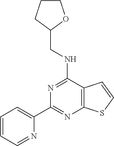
C1=CC=NC(C2=NC3=C(C(NCC4OCCC4)=N2)C=CS3)=C1
